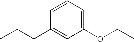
C1=CC=C(OCC)C=C1CCC
